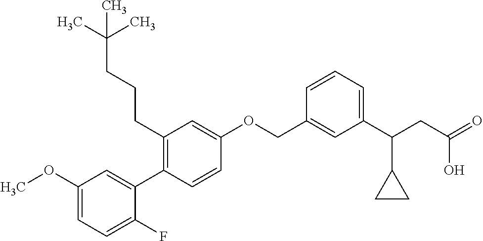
C1(OC)=CC=C(F)C(C2=C(CCCC(C)(C)C)C=C(OCC3=CC(C(CC(=O)O)C4CC4)=CC=C3)C=C2)=C1
